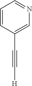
C1(C#C[H])=CN=CC=C1
